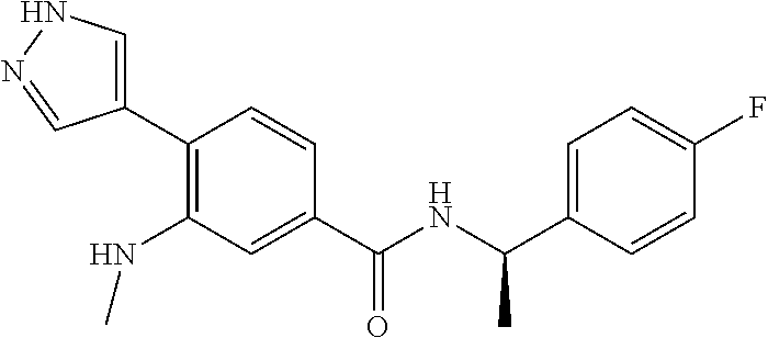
C1(C2=CNN=C2)=C(NC)C=C(C(NC(C2=CC=C(F)C=C2)C)=O)C=C1
